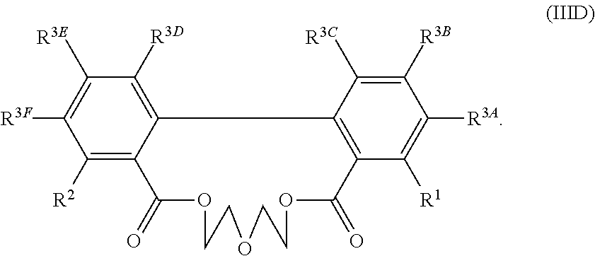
C1([R2])=C2C(=C([R3D])C([R3E])=C1[R3F])C1=C(C([R1])=C([R3A])C([R3B])=C1[R3C])C(=O)OCCOCCOC2=O
